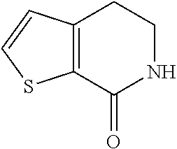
C12=C(C(=O)NCC1)SC=C2
